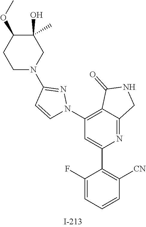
C1N(C2=NN(C3=C4C(=NC(C5=C([CN])C=CC=C5F)=C3)CNC4=O)C=C2)CC(O)(C)C(OC)C1
